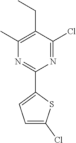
C1(C)=C(CC)C(Cl)=NC(C2=CC=C(Cl)S2)=N1
